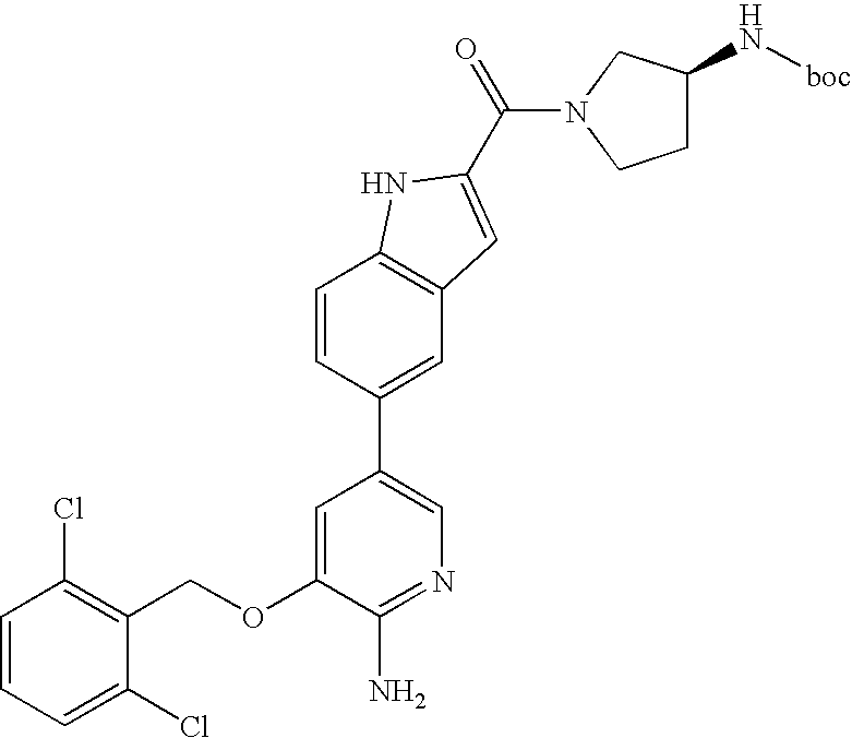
C1=CC=C(Cl)C(COC2=CC(C3=CC4=C(C=C3)NC(C(=O)N3CCC(N[boc])C3)=C4)=CN=C2N)=C1Cl
